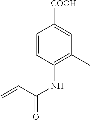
C1=CC(NC(=O)C=C)=C(C)C=C1[COOH]
